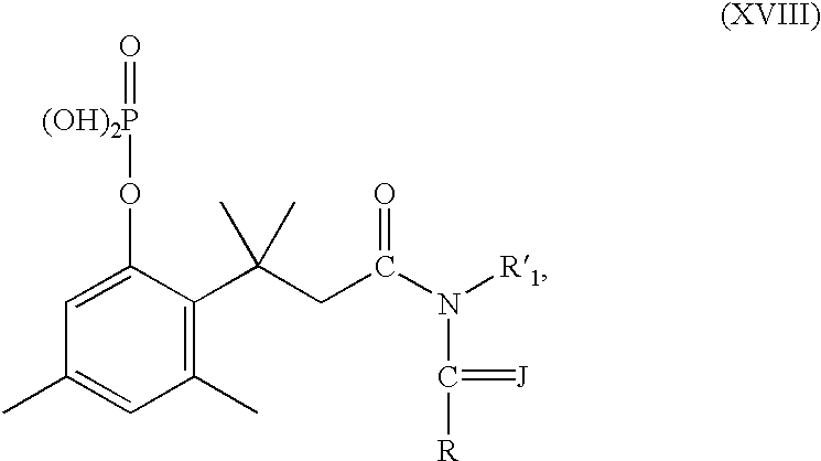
C1=C(O[(OH)2P]=O)C(C(CC(N([R1])C([R])=[J])=O)(C)C)=C(C)C=C1C
